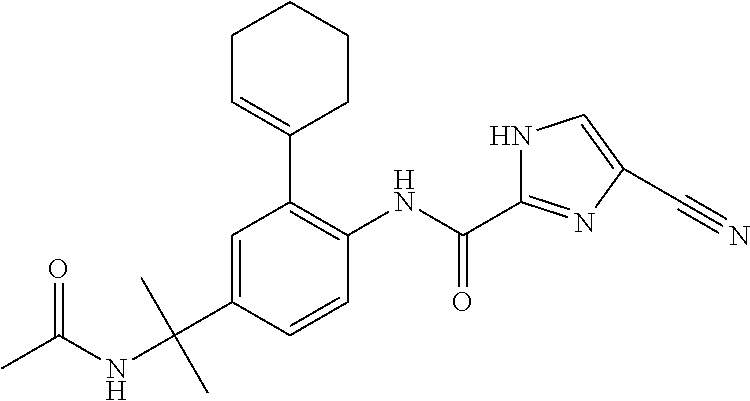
C1=C(C(NC(C)=O)(C)C)C=CC(NC(=O)C2=NC(C#N)=CN2)=C1C1=CCCCC1
